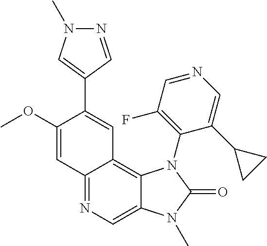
C1(OC)=CC2=NC=C3C(=C2C=C1C1=CN(C)N=C1)N(C1=C(F)C=NC=C1C1CC1)C(=O)N3C
